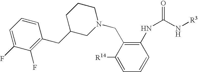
C1=C([R14])C(CN2CCCC(CC3=C(F)C(F)=CC=C3)C2)=C(NC(N[R3])=O)C=C1
